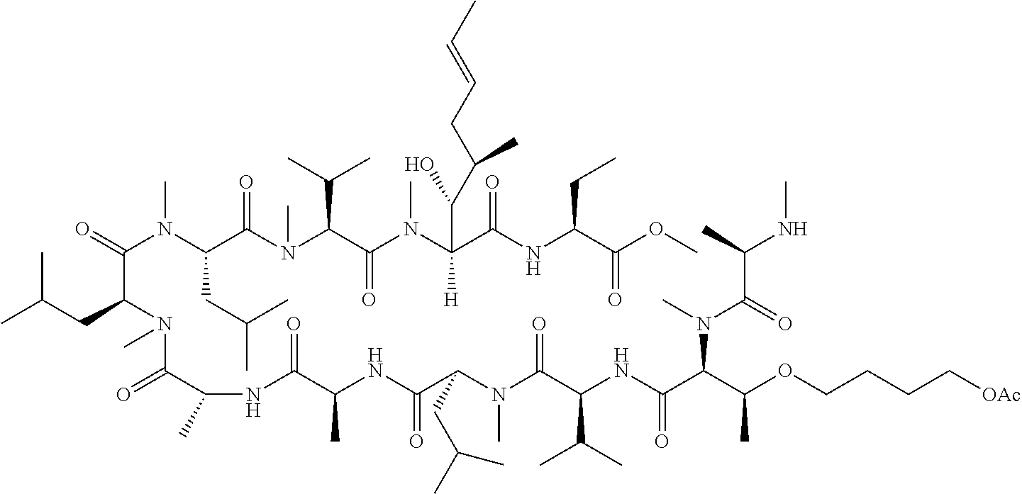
CC(CC(N(C(=O)C(C)NC(C(C)NC(=O)C(N(C)C(C(C(C)C)NC(=O)C(C(C)OCCCC[OAc])N(C)C(=O)C(C)NC)=O)CC(C)C)=O)C)C(N(C(CC(C)C)C(N(C)C(C(=O)N(C)C(C(NC(C(=O)OC)CC)=O)(C(O)C(C)CC=CC)[H])C(C)C)=O)C)=O)C
